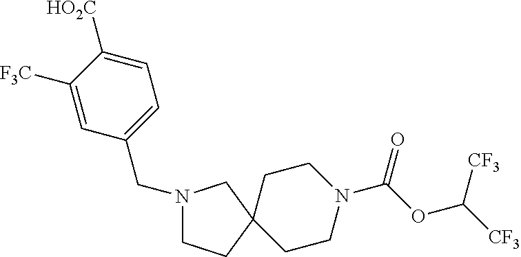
C1([F3C])=CC(CN2CCC3(CCN(C(OC([CF3])[CF3])=O)CC3)C2)=CC=C1[HO2C]
